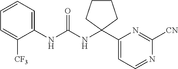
C1(NC(NC2(C3=CC=NC([CN])=N3)CCCC2)=O)=CC=CC=C1[CF3]
